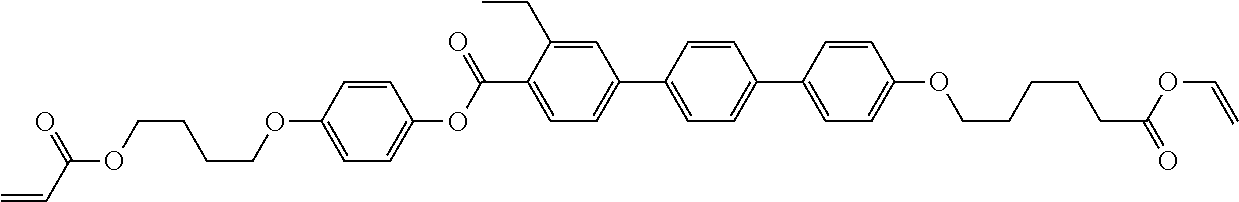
C1=C(C(OC2=CC=C(OCCCCOC(=O)C=C)C=C2)=O)C(CC)=CC(C2=CC=C(C3=CC=C(OCCCCCC(=O)OC=C)C=C3)C=C2)=C1
